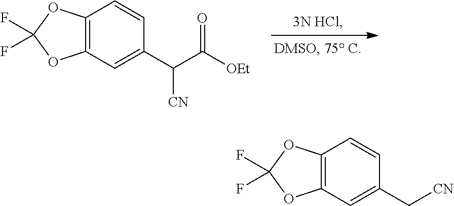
C12=C(C=C(C(C([OEt])=O)[CN])C=C1)OC(F)(F)O2.C12=C(C=C(C[CN])C=C1)OC(F)(F)O2
